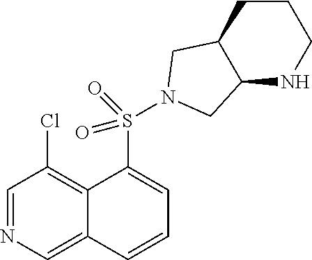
C1=NC=C2C(=C1Cl)C(S(=O)(=O)N1CC3C(NCCC3)C1)=CC=C2
